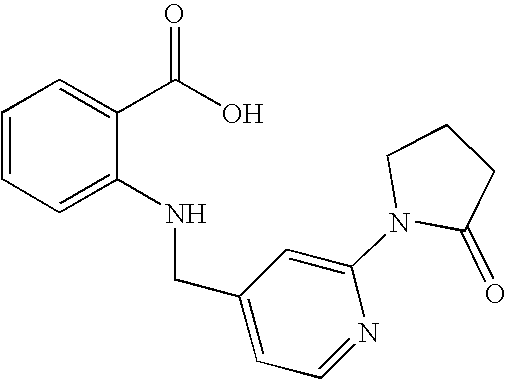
C1=C(NCC2=CC=NC(N3C(=O)CCC3)=C2)C(C(O)=O)=CC=C1
